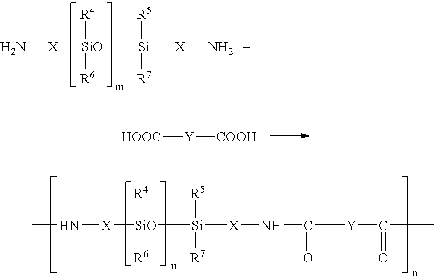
[X]([SiO]([Si]([R5])([R7])[X]N)([R4])[R6])N.[HOOC][Y][COOH].CN[X][SiO]([R4])([R6])[Si]([X]NC([Y]C(C)=O)=O)([R5])[R7]
